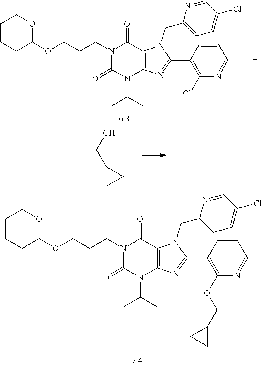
C1CC1CO.N1(CCCOC2CCCCO2)C(=O)N(C(C)C)C2=C(C1=O)N(CC1=CC=C(Cl)C=N1)C(C1=C(Cl)N=CC=C1)=N2.N1(CCCOC2CCCCO2)C(=O)N(C(C)C)C2=C(C1=O)N(CC1=CC=C(Cl)C=N1)C(C1=C(OCC3CC3)N=CC=C1)=N2
